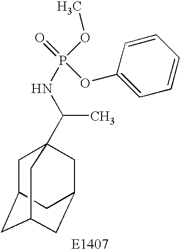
C1C2CC3CC(CC1(C(NP(=O)(OC1=CC=CC=C1)OC)C)C3)C2
